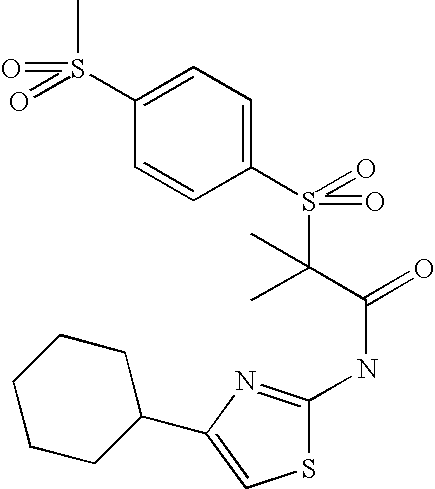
C1(S(C)(=O)=O)=CC=C(S(=O)(C(C(=O)NC2=NC(C3CCCCC3)=CS2)(C)C)=O)C=C1
